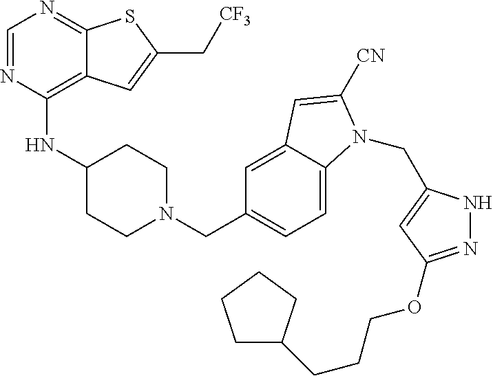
C1=NC(NC2CCN(CC3=CC=C4C(=C3)C=C([CN])N4CC3=CC(OCCCC4CCCC4)=NN3)CC2)=C2C(=N1)SC(C[CF3])=C2
